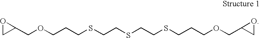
O1CC1COCCCSCCSCCSCCCOCC1CO1
